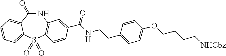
N1C(=O)C2=CC=CC=C2S(=O)(=O)C2=C1C=C(C(NCCC1=CC=C(OCCCC[NHCbz])C=C1)=O)C=C2
